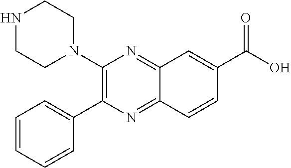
C1(N2CCNCC2)=C(C2=CC=CC=C2)N=C2C(=N1)C=C(C(O)=O)C=C2
